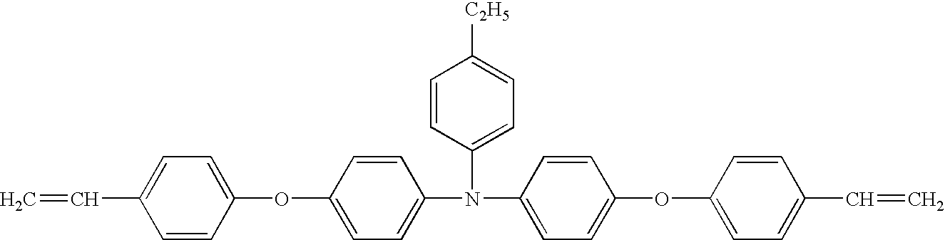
C1=CC(N(C2=CC=C(OC3=CC=C(C=C)C=C3)C=C2)C2=CC=C(OC3=CC=C(C=C)C=C3)C=C2)=CC=C1[C2H5]
